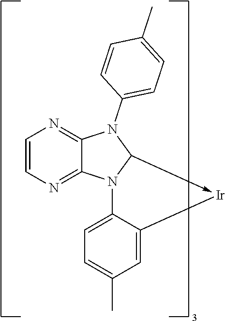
C1=CN=C2C(=N1)N(C1=CC=C(C)C=C1)C1->[Ir]C3=CC(C)=CC=C3N21
